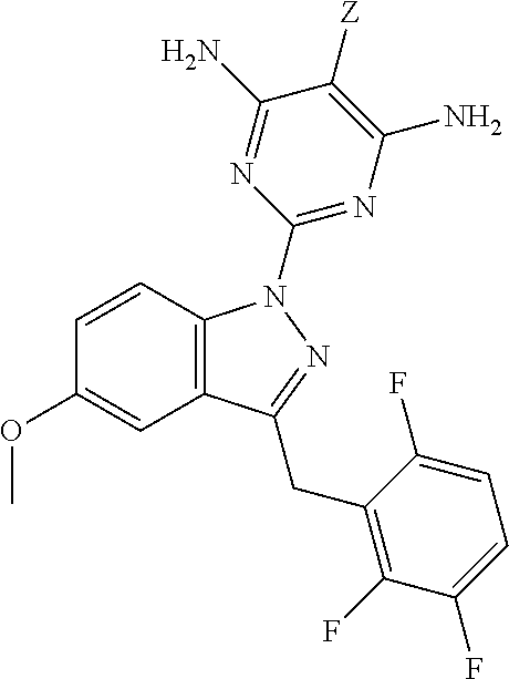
C1=CC2=C(C=C1OC)C(CC1=C(F)C(F)=CC=C1F)=NN2C1=NC(N)=C([Z])C(N)=N1
